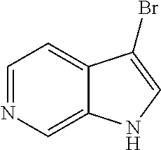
C1=NC=C2C(=C1)C(Br)=CN2
